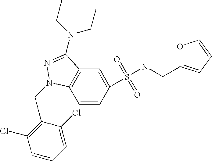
C1=CC(S(=O)(=O)NCC2=CC=CO2)=CC2=C1N(CC1=C(Cl)C=CC=C1Cl)N=C2N(CC)CC
